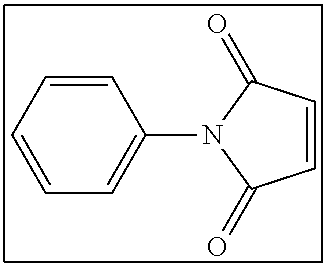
C1=CC=CC(N2C(=O)C=CC2=O)=C1
